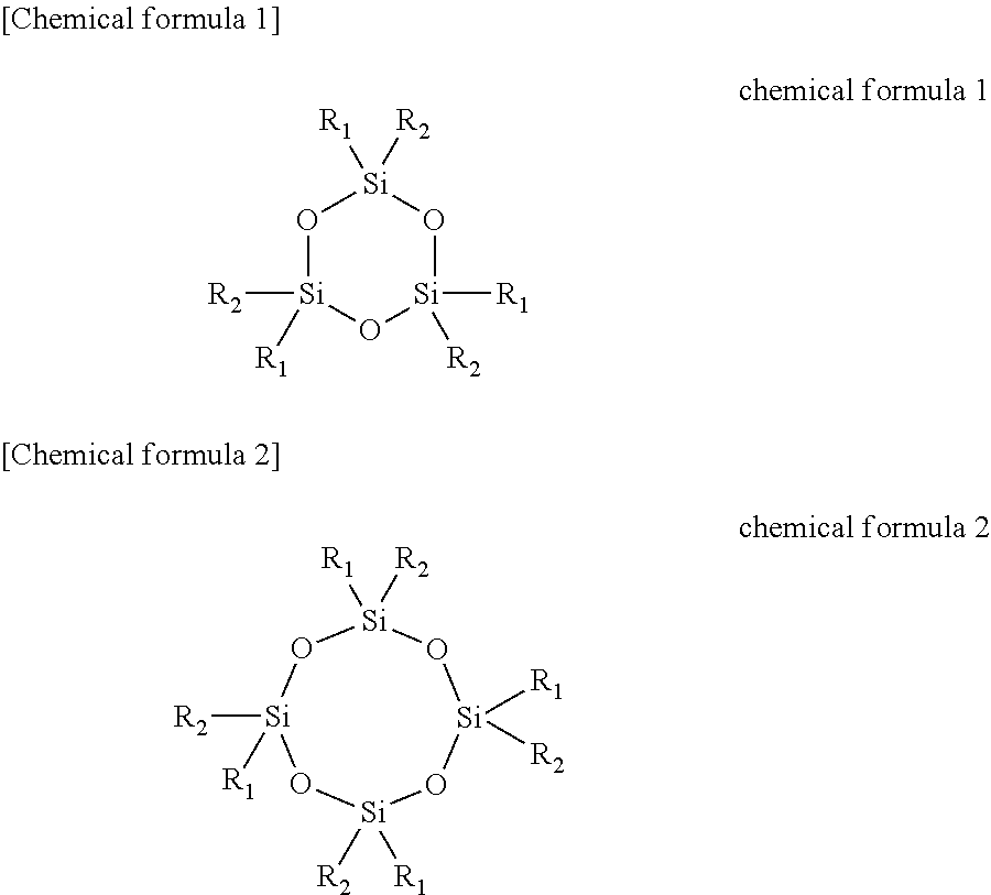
O1[Si]([R2])([R1])O[Si]([R1])([R2])O[Si]1([R2])[R1].[Si]1([R2])([R1])O[Si]([R2])([R1])O[Si]([R1])([R2])O[Si]([R1])([R2])O1
